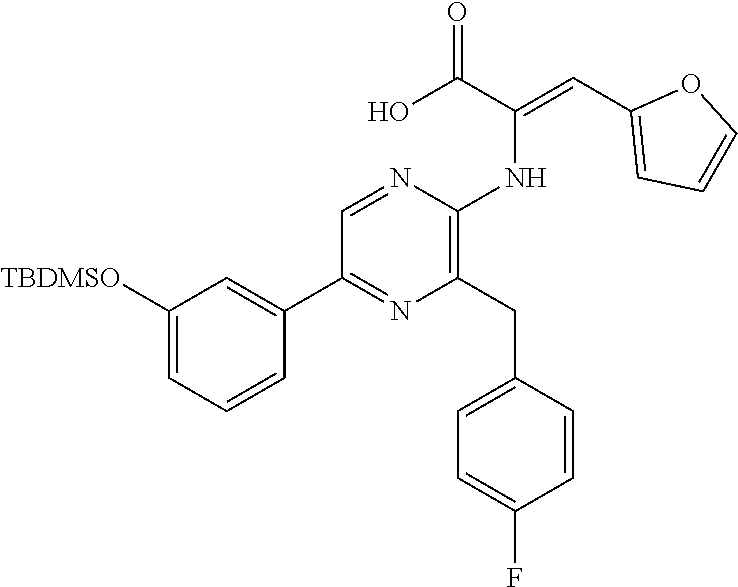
C1([TBDMSO])=CC=CC(C2=NC(CC3=CC=C(F)C=C3)=C(NC(=CC3=CC=CO3)C(O)=O)N=C2)=C1
